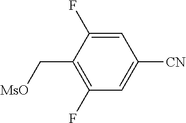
C1=C(F)C(C[MsO])=C(F)C=C1[CN]
